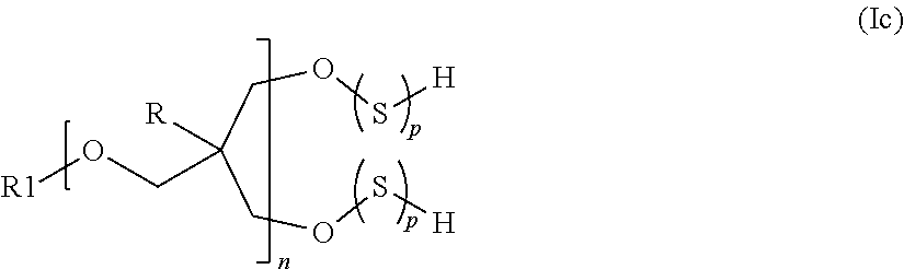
S(OCC(COS[H])(CO[R1])[R])[H]
